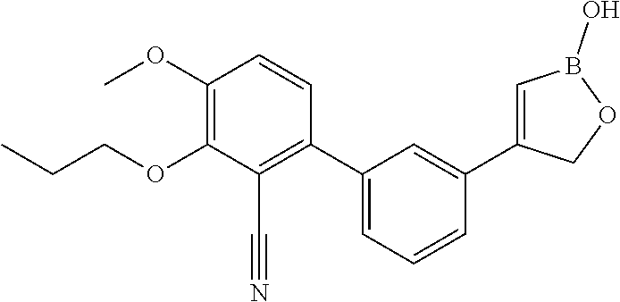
C1(OC)=C(OCCC)C(C#N)=C(C2=CC=CC(C3=CB(O)OC3)=C2)C=C1
